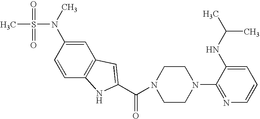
C1=CC2=C(C=C1N(C)S(C)(=O)=O)C=C(C(=O)N1CCN(C3=NC=CC=C3NC(C)C)CC1)N2
